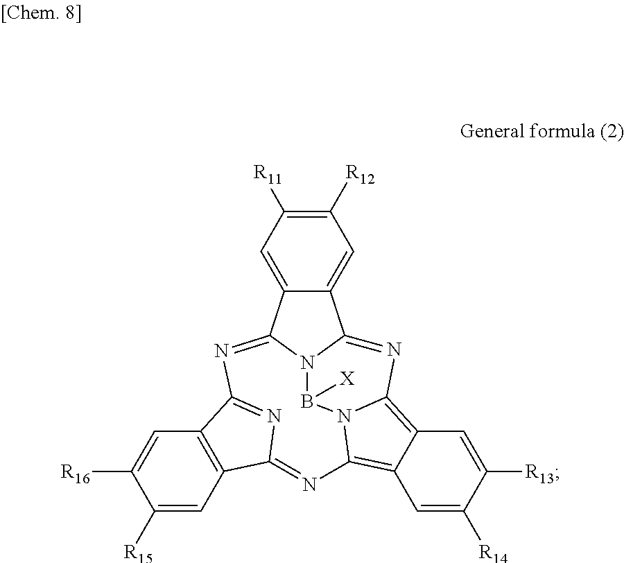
C1([R12])=C([R11])C=C2C(=C1)C1=NC3=C4C(=C5N3B([X])N1C2=NC1=NC(=N5)C2=C1C=C([R16])C([R15])=C2)C=C([R14])C([R13])=C4
